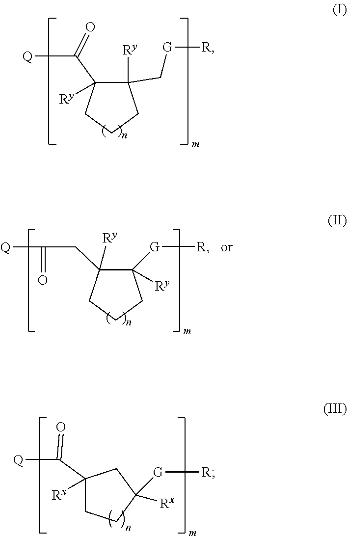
C1([Ry])(C[G][R])C(C([Q])=O)([Ry])CCC1.C1(C([Q])=O)([Rx])CCC([G][R])([Rx])C1.C1([G][R])([Ry])C(CC(=O)[Q])([Ry])CCC1
